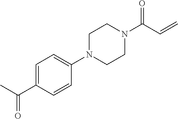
N1(C(C=C)=O)CCN(C2=CC=C(C(C)=O)C=C2)CC1
